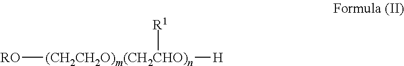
[RO][(CH2CH2O)m(CH2CHO)n]([H])[R1]
